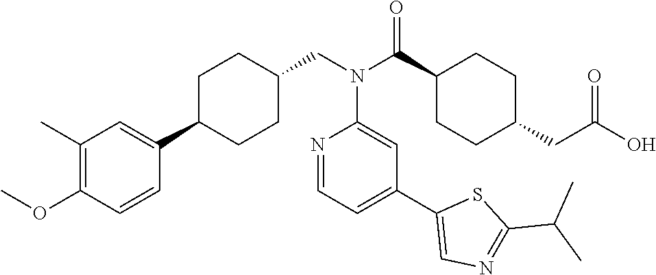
C1(C(N(CC2CCC(C3=CC(C)=C(OC)C=C3)CC2)C2=CC(C3=CN=C(C(C)C)S3)=CC=N2)=O)CCC(CC(O)=O)CC1
